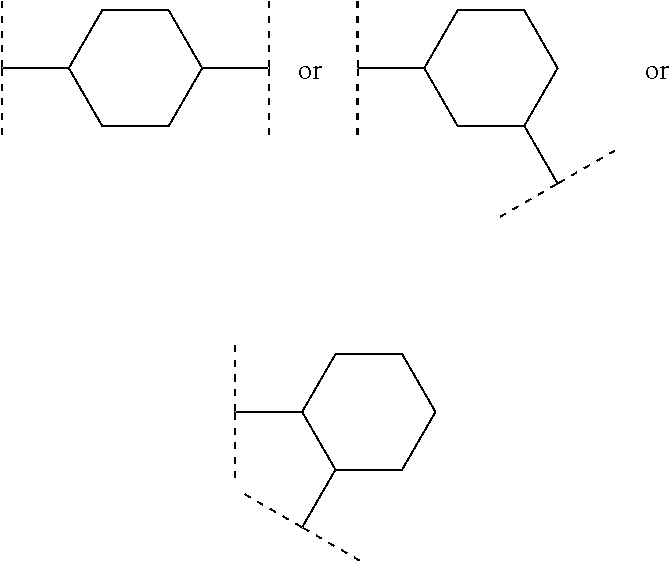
CC(C1CCC(C(C)C)CC1)C.CC(C1CC(C(C)C)CCC1)C.CC(C1C(C(C)C)CCCC1)C
